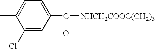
C1(Cl)=CC(C(=O)[NHCH2COOC(CH2)3])=CC=C1C
